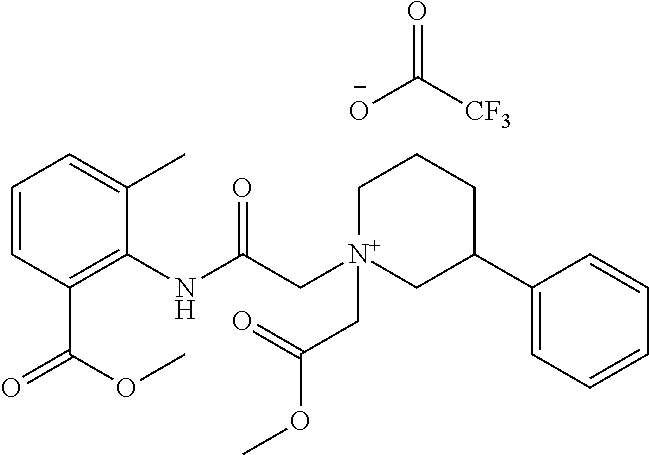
C1=CC(C(OC)=O)=C(NC(C[N+]2(CC(=O)OC)CC(C3=CC=CC=C3)CCC2)=O)C(C)=C1.[O-]C([CF3])=O
